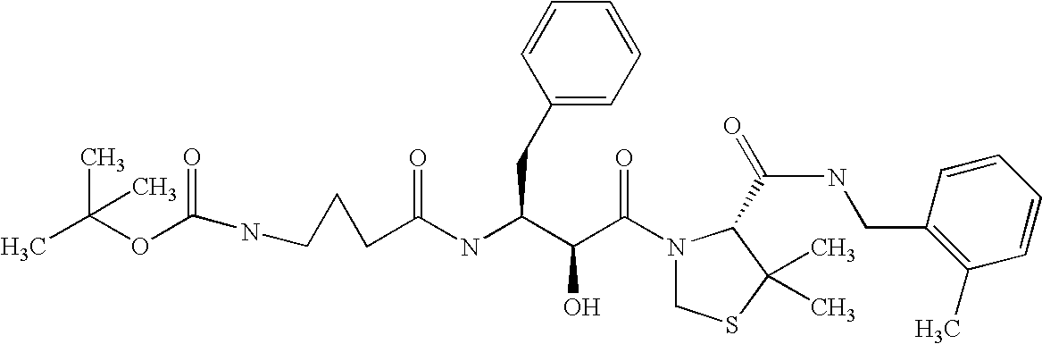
N(C(C(C(N1CSC(C)(C)C1C(NCC1=C(C)C=CC=C1)=O)=O)O)CC1=CC=CC=C1)C(=O)CCCNC(OC(C)(C)C)=O
